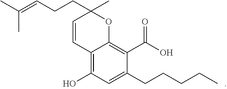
C12=C(O)C=C(CCCCC)C(C(O)=O)=C1OC(CCC=C(C)C)(C)C=C2
